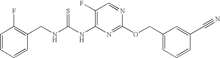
C1(F)=C(NC(NCC2=C(F)C=CC=C2)=S)N=C(OCC2=CC=CC(C#N)=C2)N=C1
